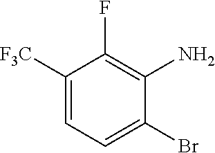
C1([F3C])=CC=C(Br)C(N)=C1F
